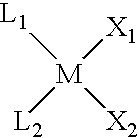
[L1][M]([X2])([X1])[L2]
